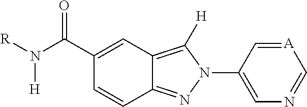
C1(C(N([H])[R])=O)=CC2=C([H])N(C3=CN=C[A]=C3)N=C2C=C1
